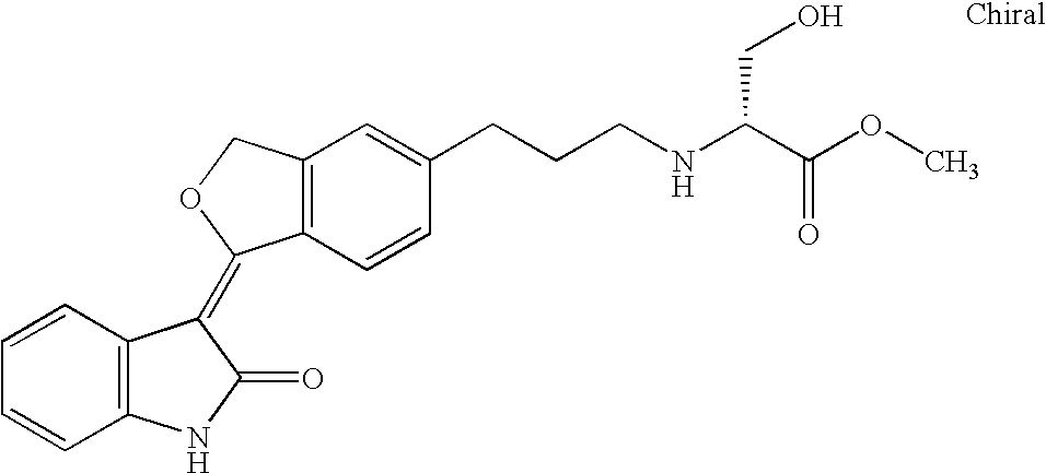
C1=CC=CC2=C1C(=C1C3=C(C=C(CCCNC(C(OC)=O)CO)C=C3)CO1)C(=O)N2
